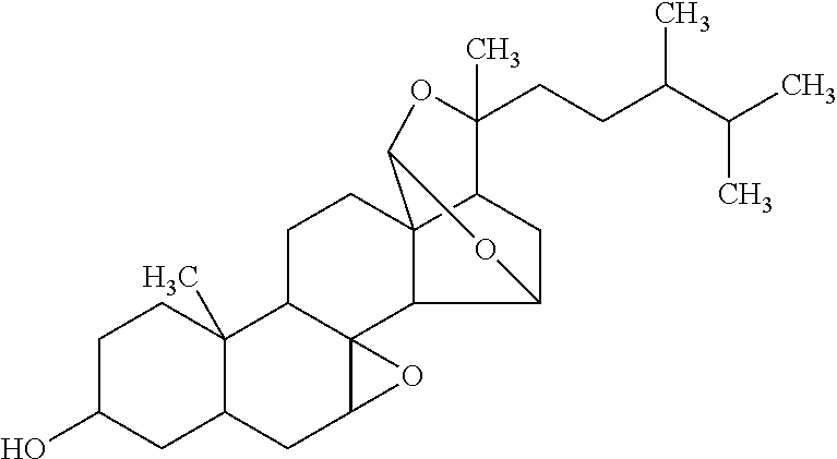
C1C(O)CC2C(C)(C1)C1C3(C(C2)O3)C2C3(CC1)C1CC2OC3OC1(CCC(C(C)C)C)C
